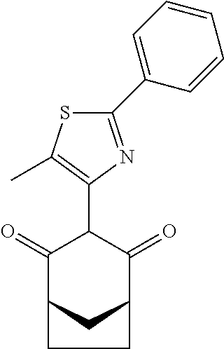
C1(=O)C2CC(C(=O)C1C1=C(C)SC(C3=CC=CC=C3)=N1)CC2
